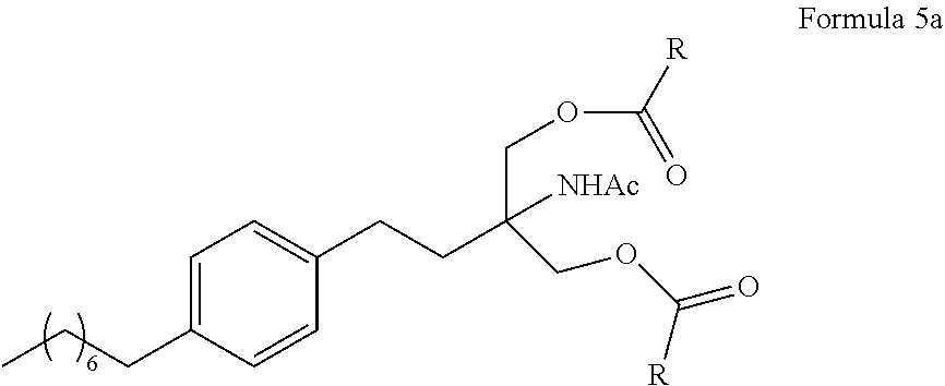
C1=C(CCC)C=CC(CCC(COC([R])=O)([NHAc])COC(=O)[R])=C1
